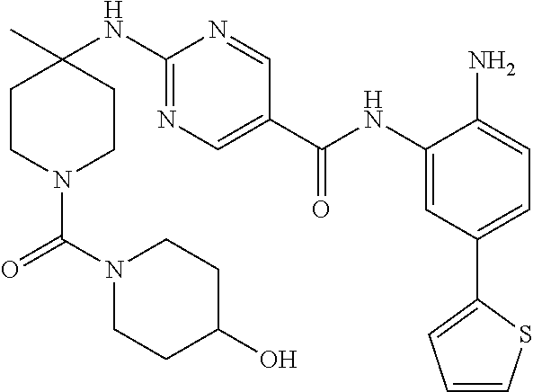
C1CN(C(N2CCC(O)CC2)=O)CCC1(NC1=NC=C(C(NC2=CC(C3=CC=CS3)=CC=C2N)=O)C=N1)C
